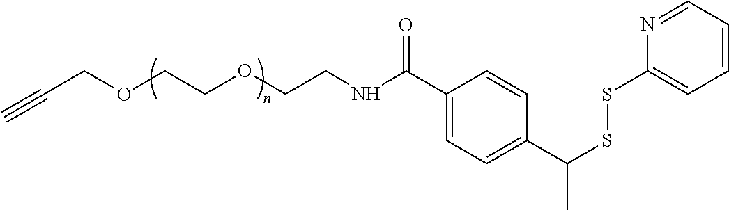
C#CCOCCOCCNC(C1=CC=C(C(C)SSC2=CC=CC=N2)C=C1)=O
